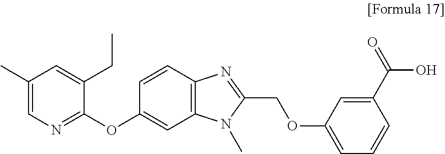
C1(C)=CN=C(OC2=CC3=C(C=C2)N=C(COC2=CC=CC(C(=O)O)=C2)N3C)C(CC)=C1
